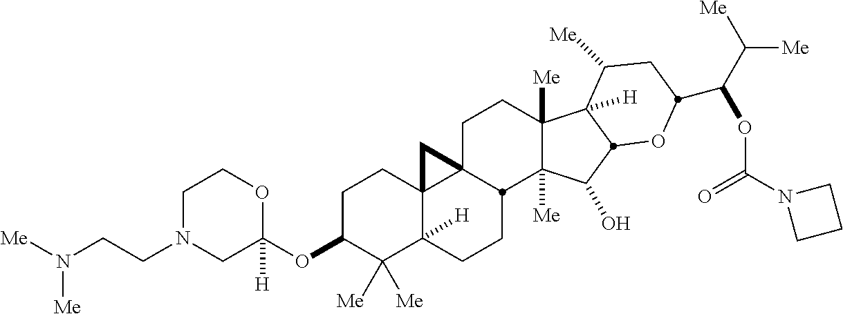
C1N(CCN([Me])[Me])CC(OC2C([Me])([Me])C3([H])C4(CC2)C2(CCC5([Me])C([Me])(C(O)C6C5([H])C([Me])CC(C(C([Me])[Me])OC(N5CCC5)=O)O6)C2CC3)C4)([H])OC1
